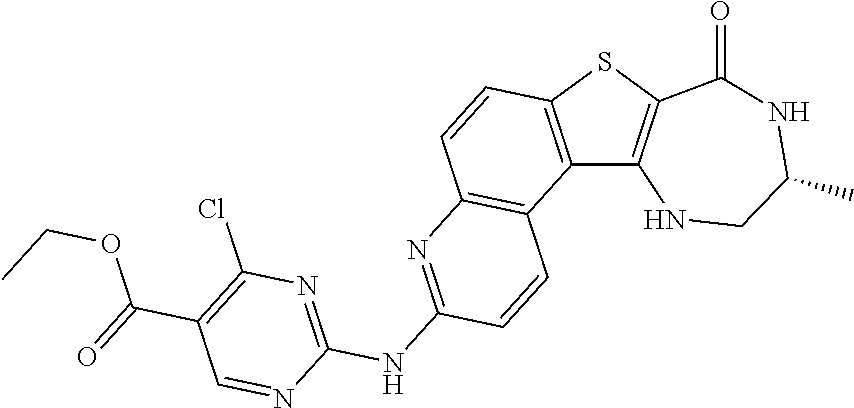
C12=C(SC3=C1NCC(C)NC3=O)C=CC1=C2C=CC(NC2=NC(Cl)=C(C(=O)OCC)C=N2)=N1
